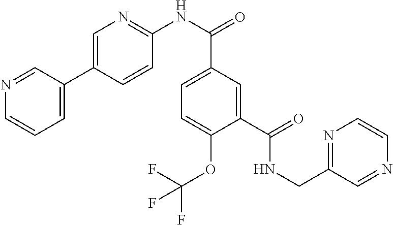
C1=NC=CC=C1C1=CN=C(NC(C2=CC=C(OC(F)(F)F)C(C(=O)NCC3=NC=CN=C3)=C2)=O)C=C1
